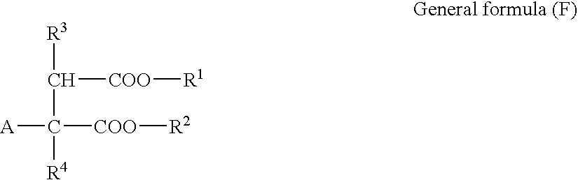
[R3]C(C([R4])([A])[COO][R2])[COO][R1]
